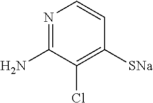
N1=C(N)C(Cl)=C([SNa])C=C1
